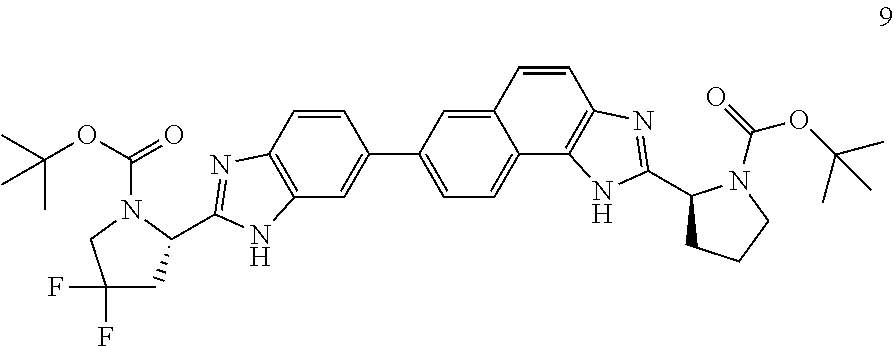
C12=C(C=CC(C3=CC=C4C(=C3)C=CC3=C4NC(C4CCCN4C(=O)OC(C)(C)C)=N3)=C1)N=C(C1CC(F)(F)CN1C(OC(C)(C)C)=O)N2
